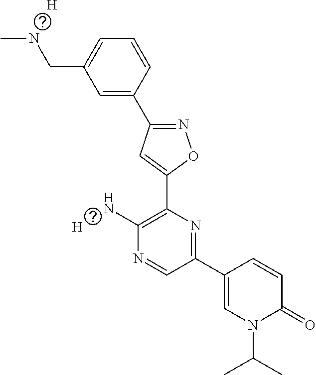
C1=C(C2=NOC(C3=C(N)N=CC(C4=CN(C(C)C)C(=O)C=C4)=N3)=C2)C=CC=C1CNC.[H].[H]
